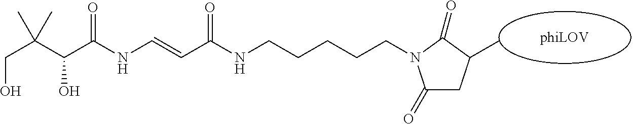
OCC(C(C(NC=CC(=O)NCCCCCN1C(=O)CC(C)C1=O)=O)O)(C)C
